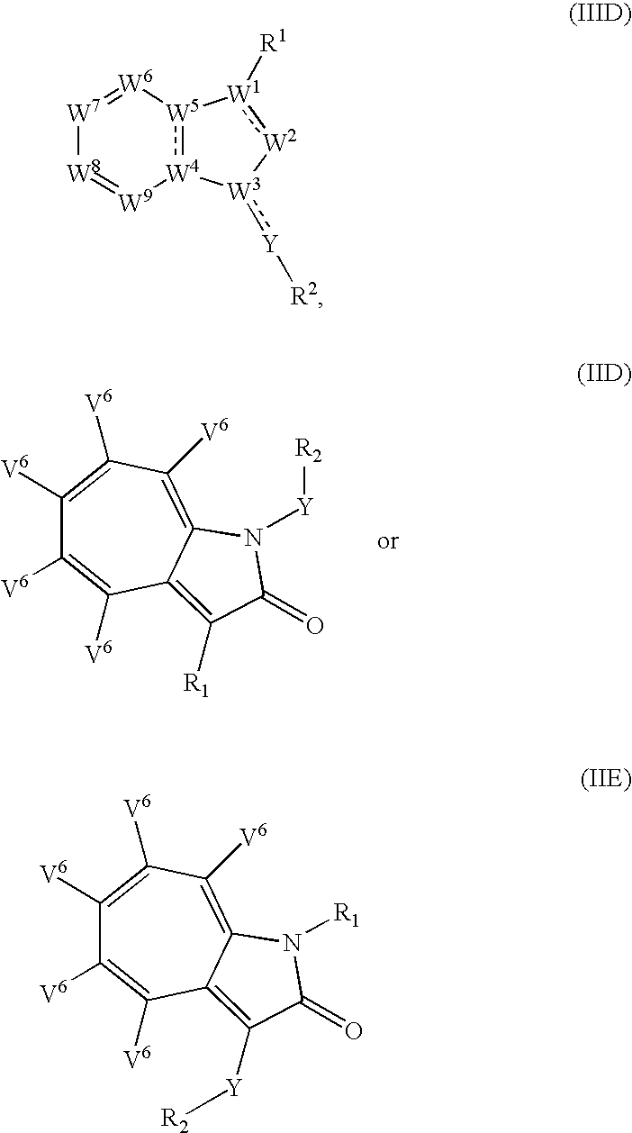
C1([V6])=C([V6])C([V6])=C2C(=C([R1])C(=O)N2[Y][R2])C([V6])=C1[V6].[W4]12:[W5]([W1]([R1]):[W2][W3]1:[Y][R2])[W6]=[W7][W8]=[W9]2.C1([V6])=C([V6])C([V6])=C2C(=C([Y][R2])C(=O)N2[R1])C([V6])=C1[V6]
